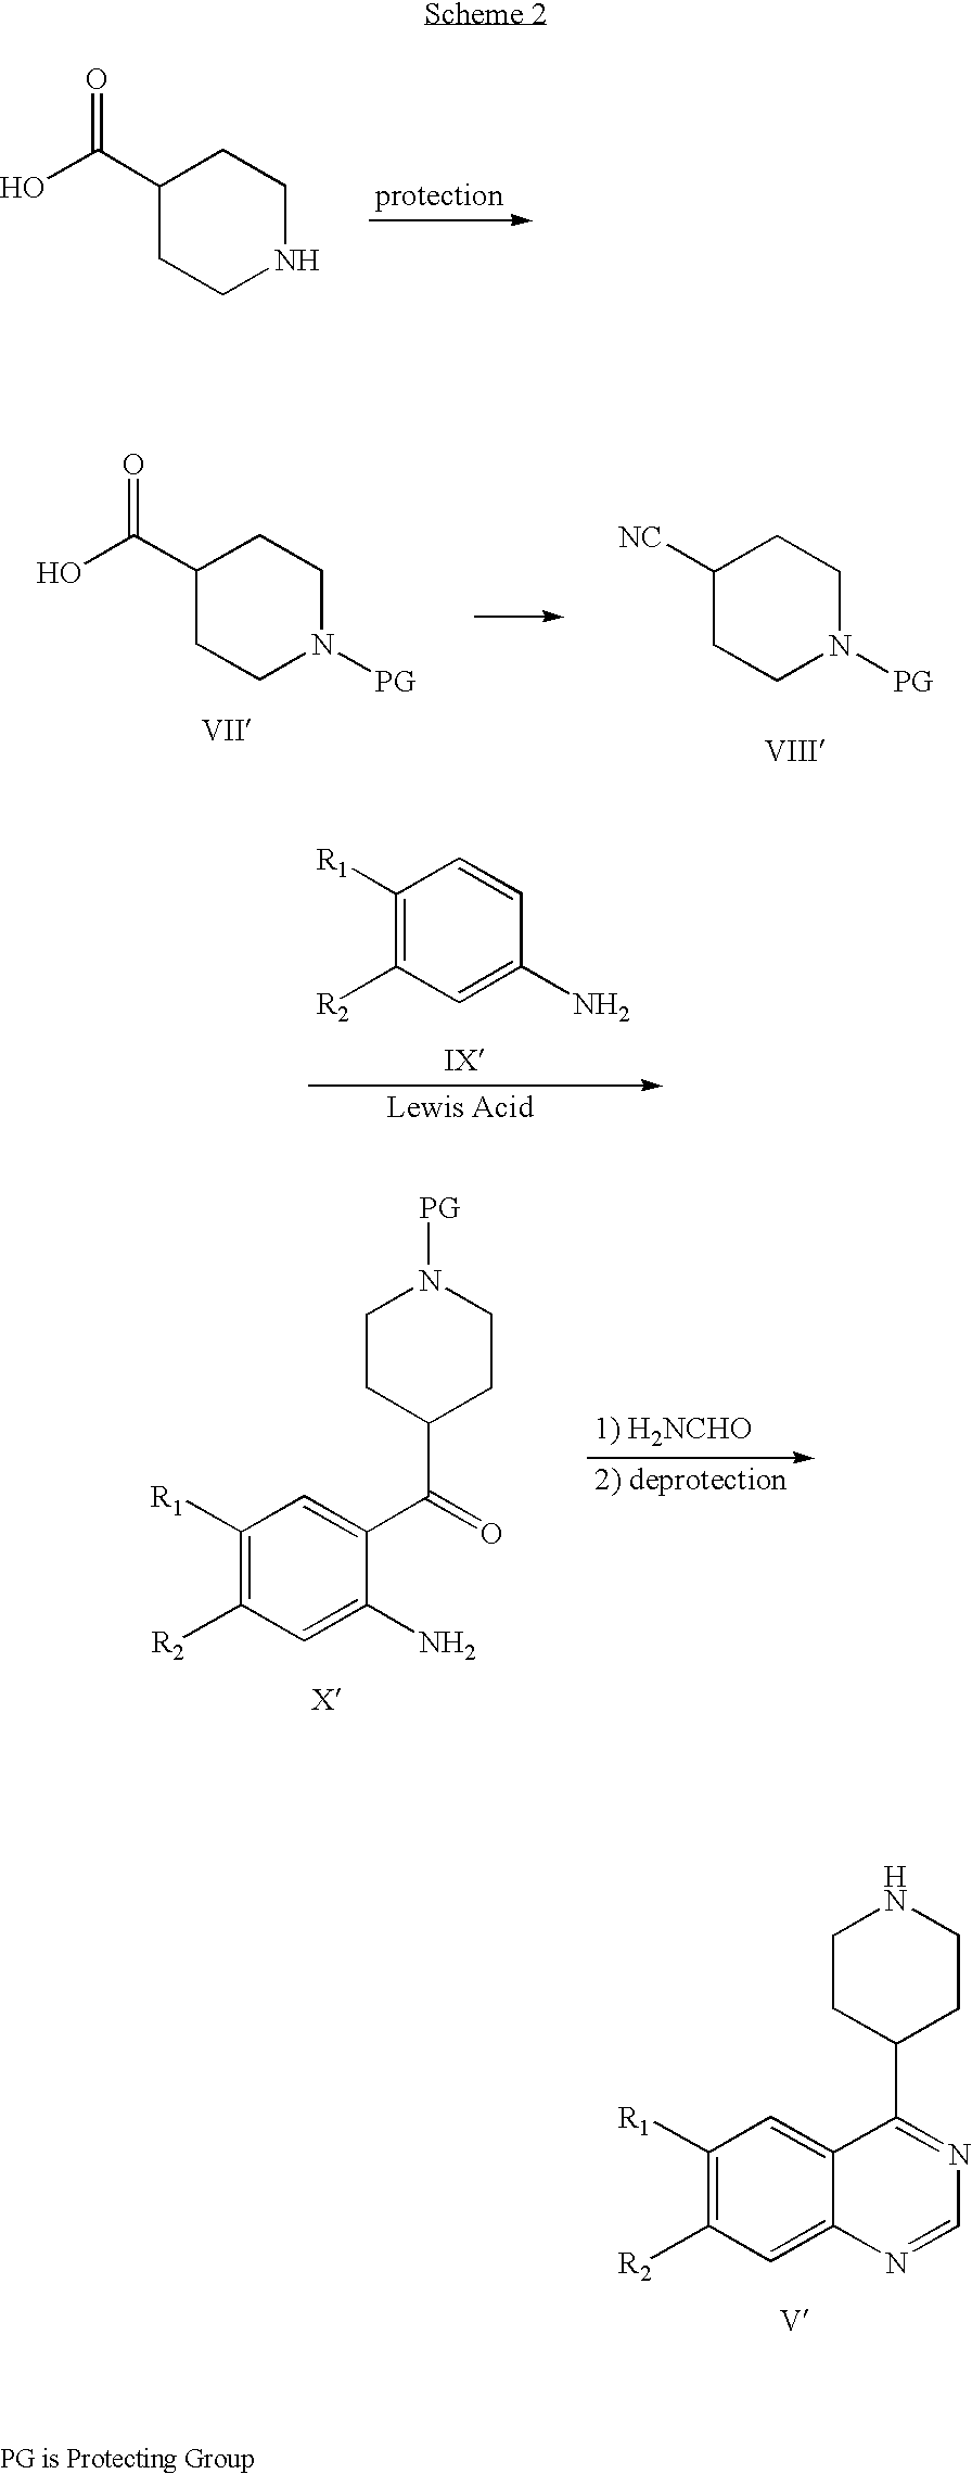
C1NCCC(C(O)=O)C1.C1N([PG])CCC(C(O)=O)C1.C1N([PG])CCC([NC])C1.C1CC(C2=NC=NC3=CC([R2])=C([R1])C=C23)CCN1.C1CC(C(=O)C2=CC([R1])=C([R2])C=C2N)CCN1[PG].C1=C(N)C=CC([R1])=C1[R2]
